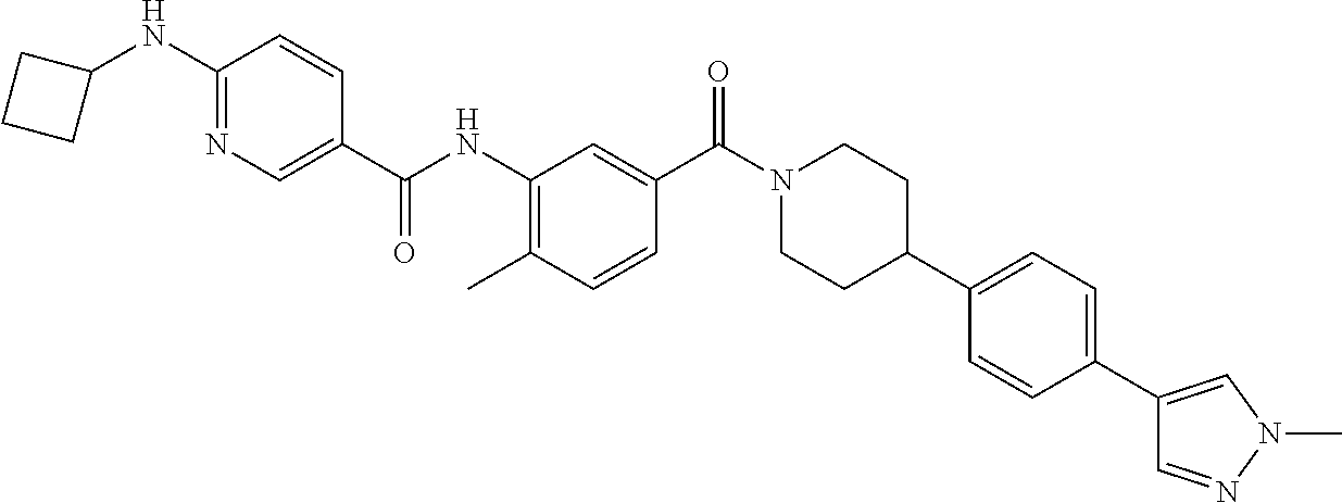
C1(C(NC2=C(C)C=CC(C(N3CCC(C4=CC=C(C5=CN(C)N=C5)C=C4)CC3)=O)=C2)=O)=CN=C(NC2CCC2)C=C1
